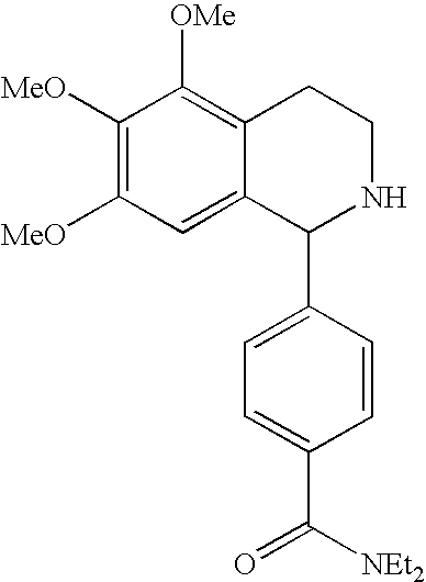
C1([MeO])=C([MeO])C=C2C(=C1[OMe])CCNC2C1=CC=C(C([NEt2])=O)C=C1
